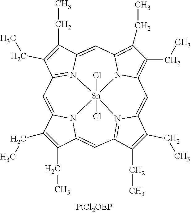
C12=CC3=N4C(=CC5=C(CC)C(CC)=C6C=C7C(CC)=C(CC)C8=N7[Sn]4(Cl)(Cl)(N1C(=C8)C(CC)=C2CC)N65)C(CC)=C3CC
